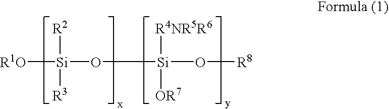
O([Si](O[R8])([R4NR5R6])[OR7])[Si]([R3])([R2])[R1O]
